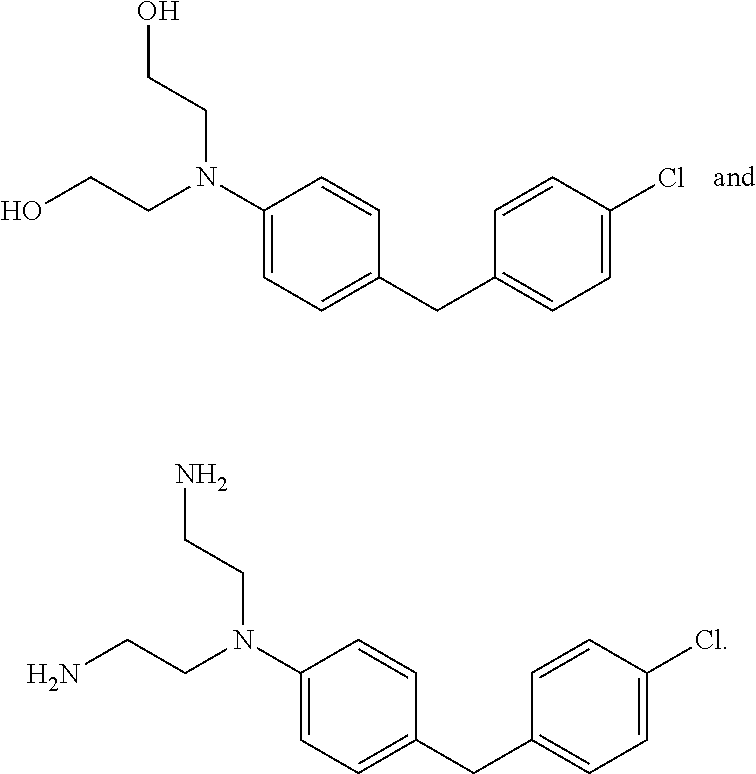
C(C1=CC=C(Cl)C=C1)C1=CC=C(N(CCO)CCO)C=C1.C(C1=CC=C(Cl)C=C1)C1=CC=C(N(CCN)CCN)C=C1
